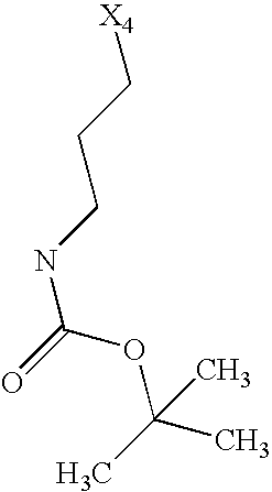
C(OC(NCCC[X4])=O)(C)(C)C
